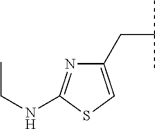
N(CC)C1=NC(CC(C)C)=CS1
